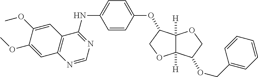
C1=C(OC2C3([H])C([H])(OC2)C(OCC2=CC=CC=C2)CO3)C=CC(NC2=NC=NC3=C2C=C(OC)C(OC)=C3)=C1
